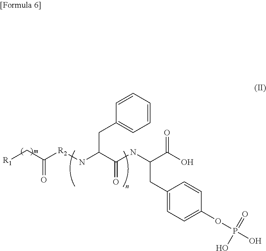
[R2](NC(CC1=CC=CC=C1)C(NC(C(O)=O)CC1=CC=C(OP(=O)(O)O)C=C1)=O)C(C[R1])=O
